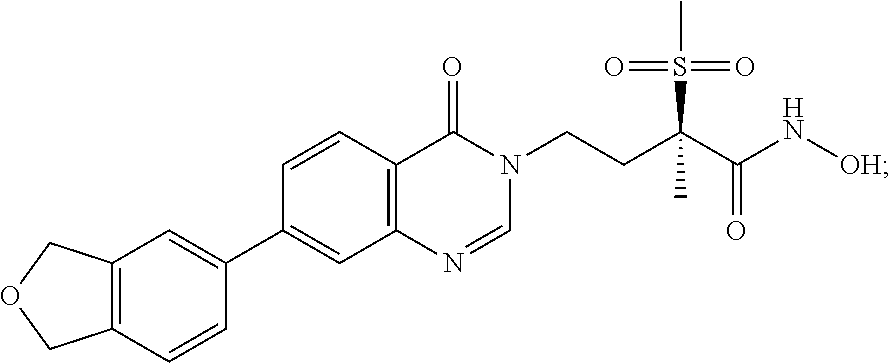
C12=C(C=CC(C3=CC4=C(C=C3)COC4)=C1)C(=O)N(CCC(C(N[OH])=O)(S(C)(=O)=O)C)C=N2
